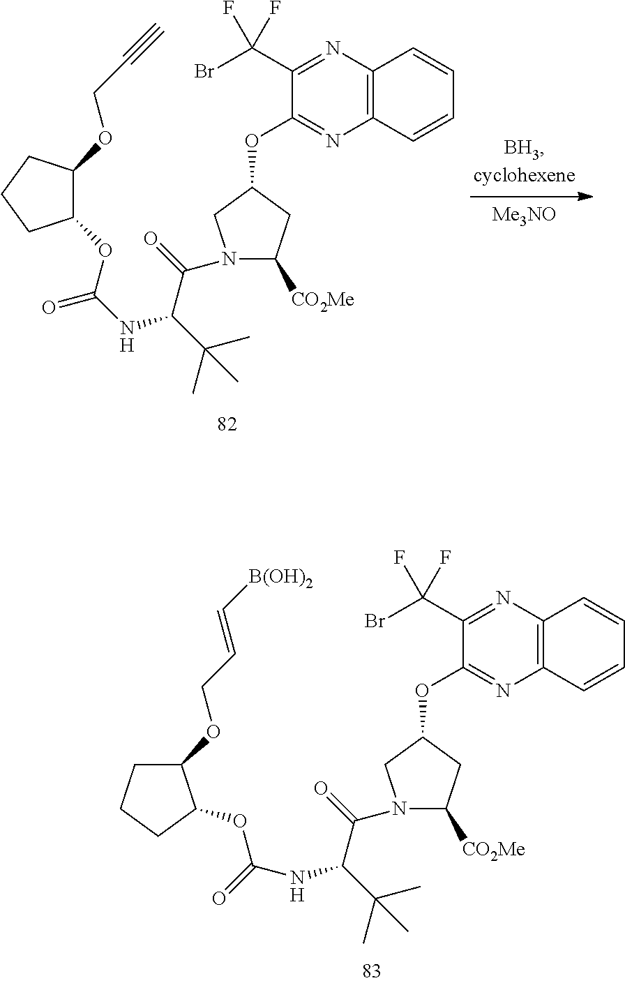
C12=C(N=C(C(Br)(F)F)C(OC3CN(C(=O)C(C(C)(C)C)NC(=O)OC4C(OCC#C)CCC4)C([CO2Me])C3)=N1)C=CC=C2.C12=C(N=C(C(Br)(F)F)C(OC3CN(C(=O)C(C(C)(C)C)NC(=O)OC4C(OCC=C[B(OH)2])CCC4)C([CO2Me])C3)=N1)C=CC=C2
